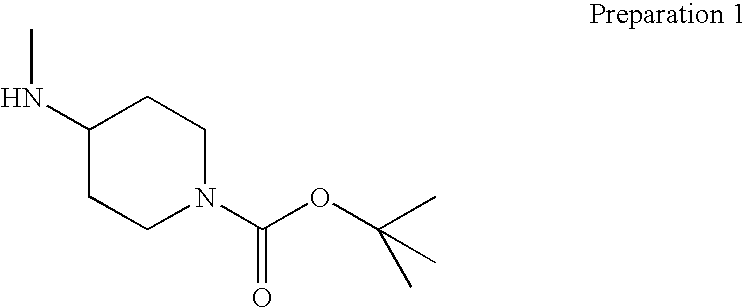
C1(NC)CCN(C(OC(C)(C)C)=O)CC1
